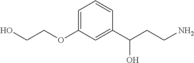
C(OC1=CC=CC(C(CCN)O)=C1)CO
